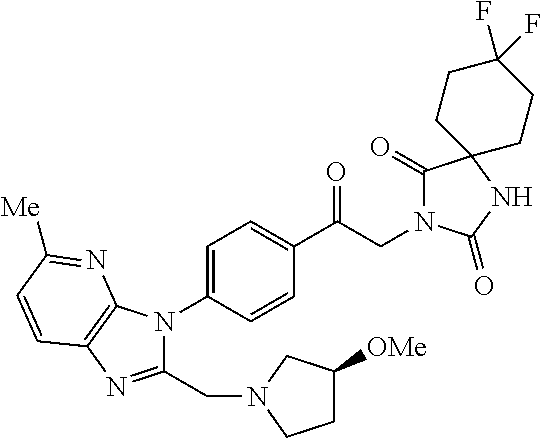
C1(C(CN2C(=O)C3(NC2=O)CCC(F)(F)CC3)=O)=CC=C(N2C(CN3CCC([OMe])C3)=NC3=C2N=C([Me])C=C3)C=C1
